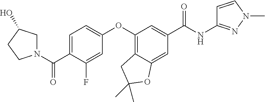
C1=C(C(N2CC(O)CC2)=O)C(F)=CC(OC2=C3C(=CC(C(NC4=NN(C)C=C4)=O)=C2)OC(C)(C)C3)=C1
